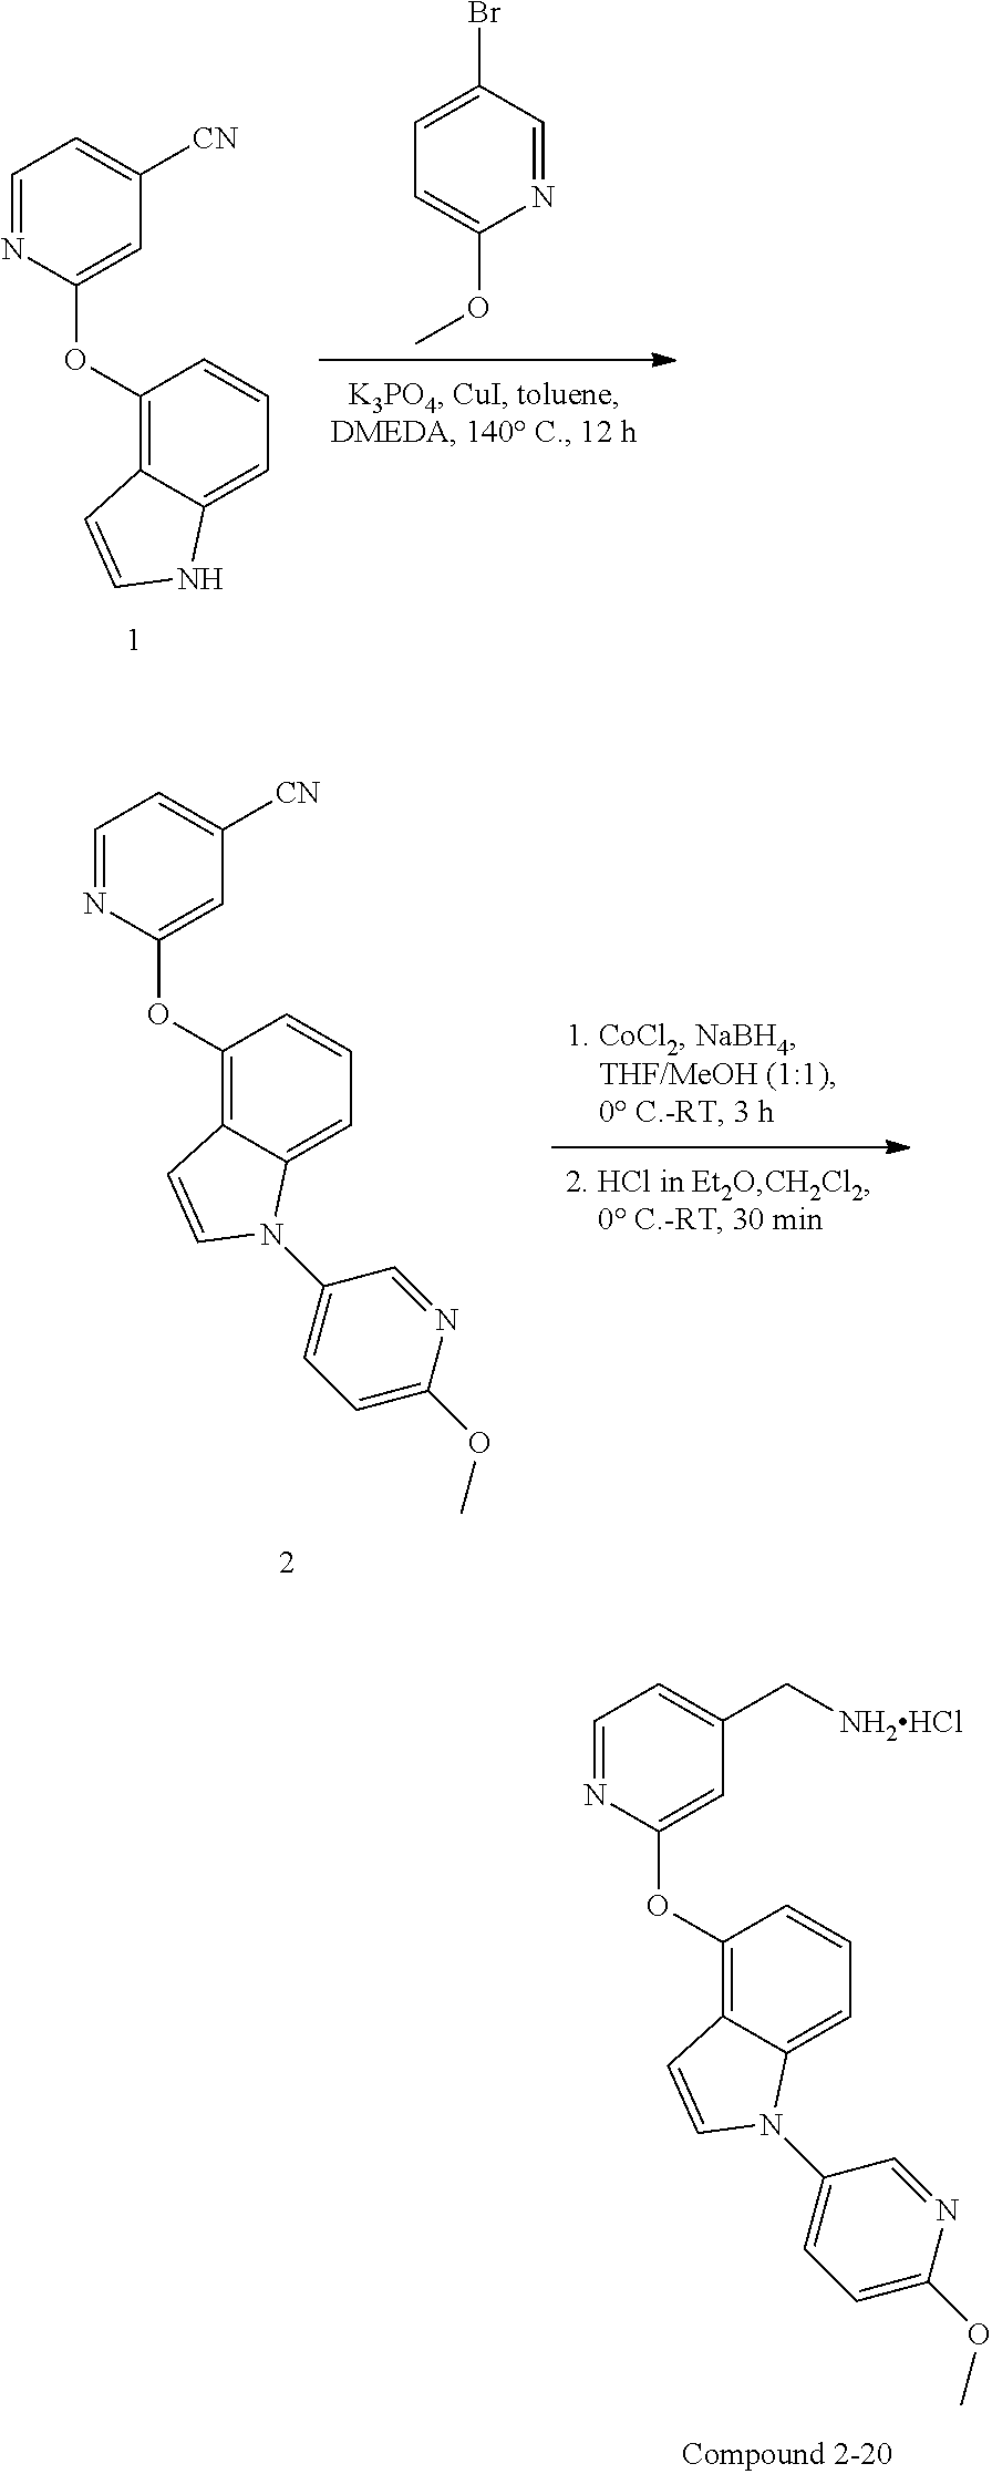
C1=C(OC)N=CC(Br)=C1.C1=NC(OC2=C3C(=CC=C2)NC=C3)=CC([CN])=C1.C1(N2C3=CC=CC(OC4=CC([CN])=CC=N4)=C3C=C2)=CC=C(OC)N=C1.C1(N2C3=CC=CC(OC4=CC(C[NH2HCl])=CC=N4)=C3C=C2)=CC=C(OC)N=C1
